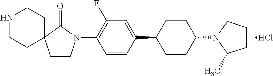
C1(N2CCC3(C2=O)CCNCC3)=C(F)C=C(C2CCC(N3CCCC3C)CC2)C=C1.Cl
